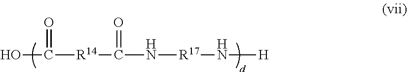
OC([R14]C(N[R17]N[H])=O)=O
